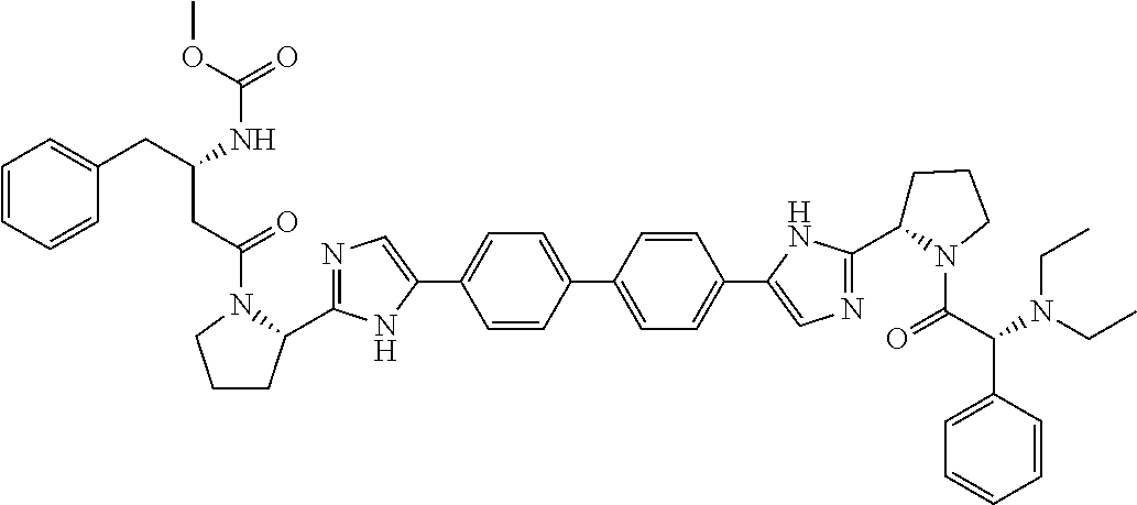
C1=CC(C2=CC=C(C3=CN=C(C4CCCN4C(=O)C(C4=CC=CC=C4)N(CC)CC)N3)C=C2)=CC=C1C1=CN=C(C2CCCN2C(CC(CC2=CC=CC=C2)NC(=O)OC)=O)N1
